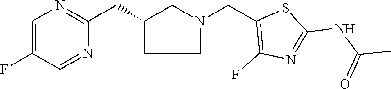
C1C(CC2=NC=C(F)C=N2)CN(CC2=C(F)N=C(NC(C)=O)S2)C1
